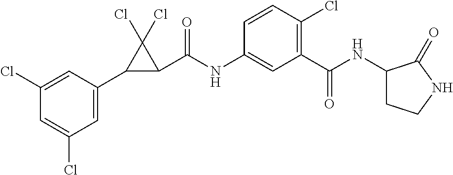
C1(Cl)=CC(C2C(C(NC3=CC(C(=O)NC4CCNC4=O)=C(Cl)C=C3)=O)C2(Cl)Cl)=CC(Cl)=C1
